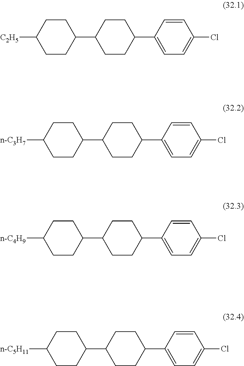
[C2H5]C1CCC(C2CCC(C3=CC=C(Cl)C=C3)CC2)CC1.[n-C3H7]C1CCC(C2CCC(C3=CC=C(Cl)C=C3)CC2)CC1.[n-C4H9]C1CCC(C2CCC(C3=CC=C(Cl)C=C3)CC2)CC1.[n-C5H11]C1CCC(C2CCC(C3=CC=C(Cl)C=C3)CC2)CC1
